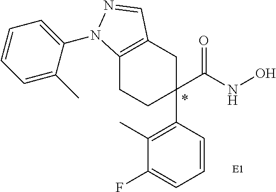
C1(C(NO)=O)(C2=C(C)C(F)=CC=C2)CC2=C(CC1)N(C1=CC=CC=C1C)N=C2
